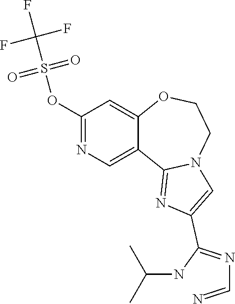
O(C1=NC=C2C(=C1)OCCN1C2=NC(C(=NC=N)NC(C)C)=C1)S(=O)(=O)C(F)(F)F
